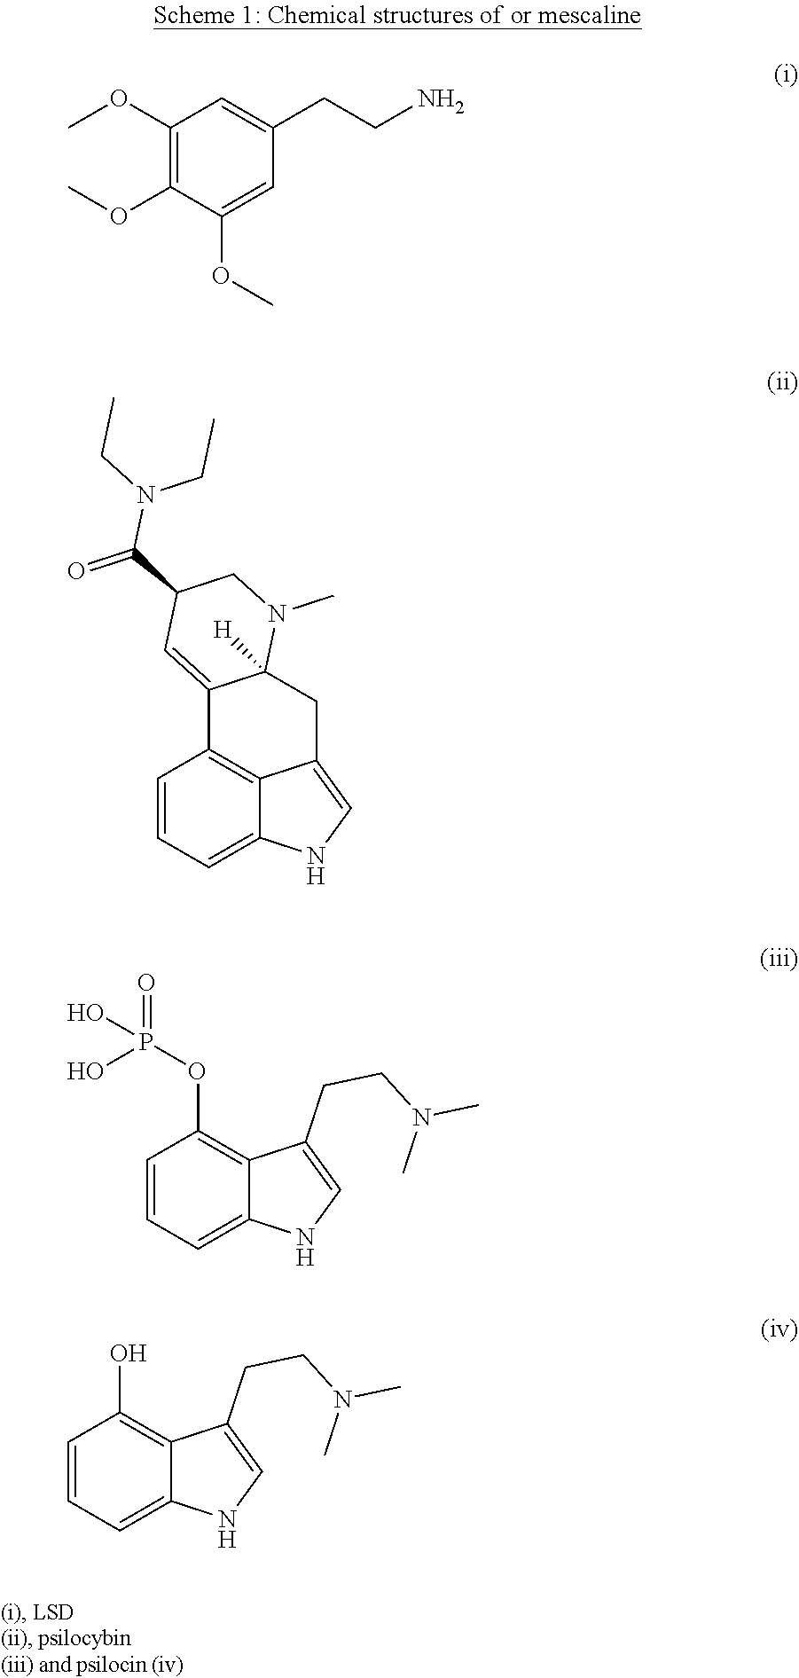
C1(OC)=C(OC)C(OC)=CC(CCN)=C1.C1=CC=C2C3=C1C1=CC(C(=O)N(CC)CC)CN(C)C1([H])CC3=CN2.C1=CC=C2C(=C1OP(O)(=O)O)C(CCN(C)C)=CN2.C1=CC=C2C(=C1O)C(CCN(C)C)=CN2
